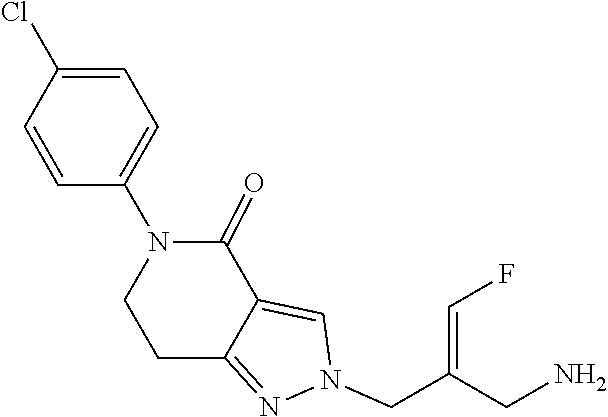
C12=CN(CC(=CF)CN)N=C1CCN(C1=CC=C(Cl)C=C1)C2=O
